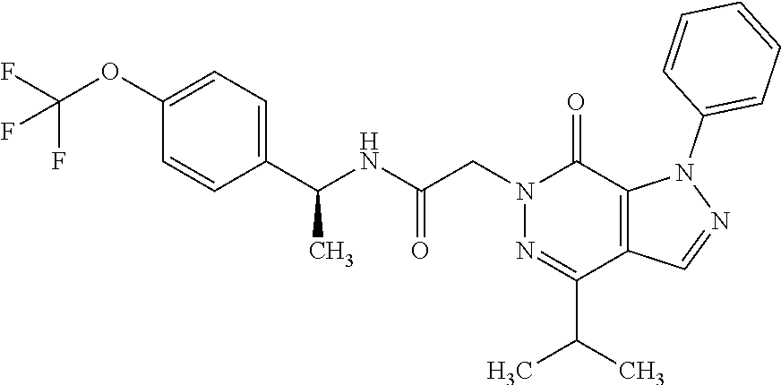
C1(C(NC(CN2N=C(C(C)C)C3=C(C2=O)N(C2=CC=CC=C2)N=C3)=O)C)=CC=C(OC(F)(F)F)C=C1
